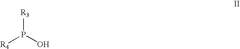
[R3]P(O)[R4]
